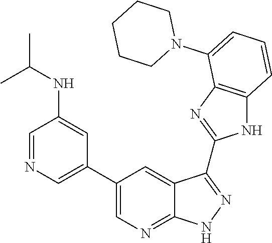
C1CCCCN1C1=CC=CC2=C1N=C(C1=NNC3=NC=C(C4=CN=CC(NC(C)C)=C4)C=C31)N2
